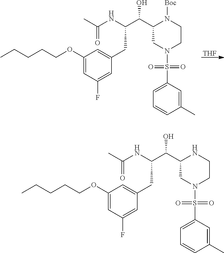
[THF].C1(OCCCCC)=CC(F)=CC(CC(C(C2CN(S(C3=CC=CC(C)=C3)(=O)=O)CCN2[Boc])O)NC(C)=O)=C1.C1(OCCCCC)=CC(F)=CC(CC(C(C2CN(S(C3=CC=CC(C)=C3)(=O)=O)CCN2)O)NC(C)=O)=C1
